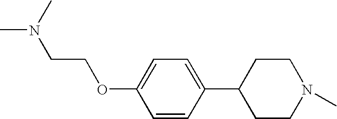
C1=CC(C2CCN(C)CC2)=CC=C1OCCN(C)C
